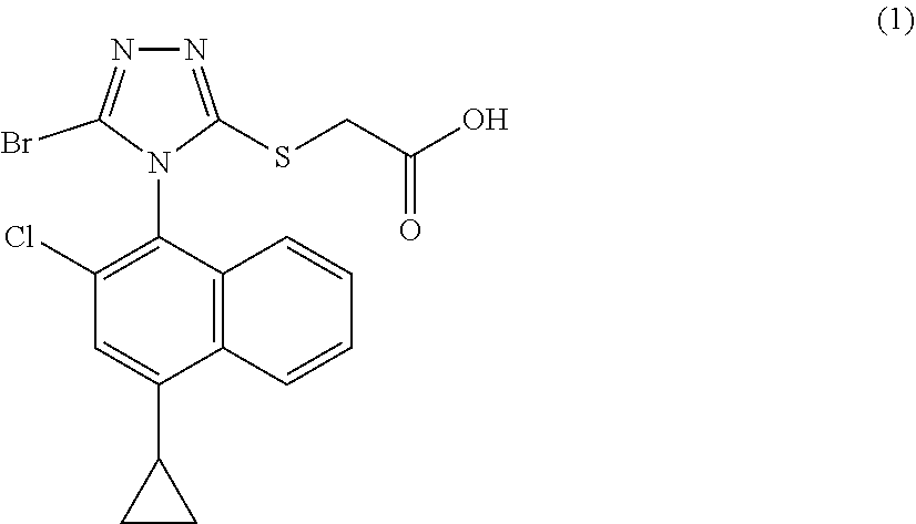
N1=C(SCC(=O)O)N(C2=C(Cl)C=C(C3CC3)C3=C2C=CC=C3)C(Br)=N1
